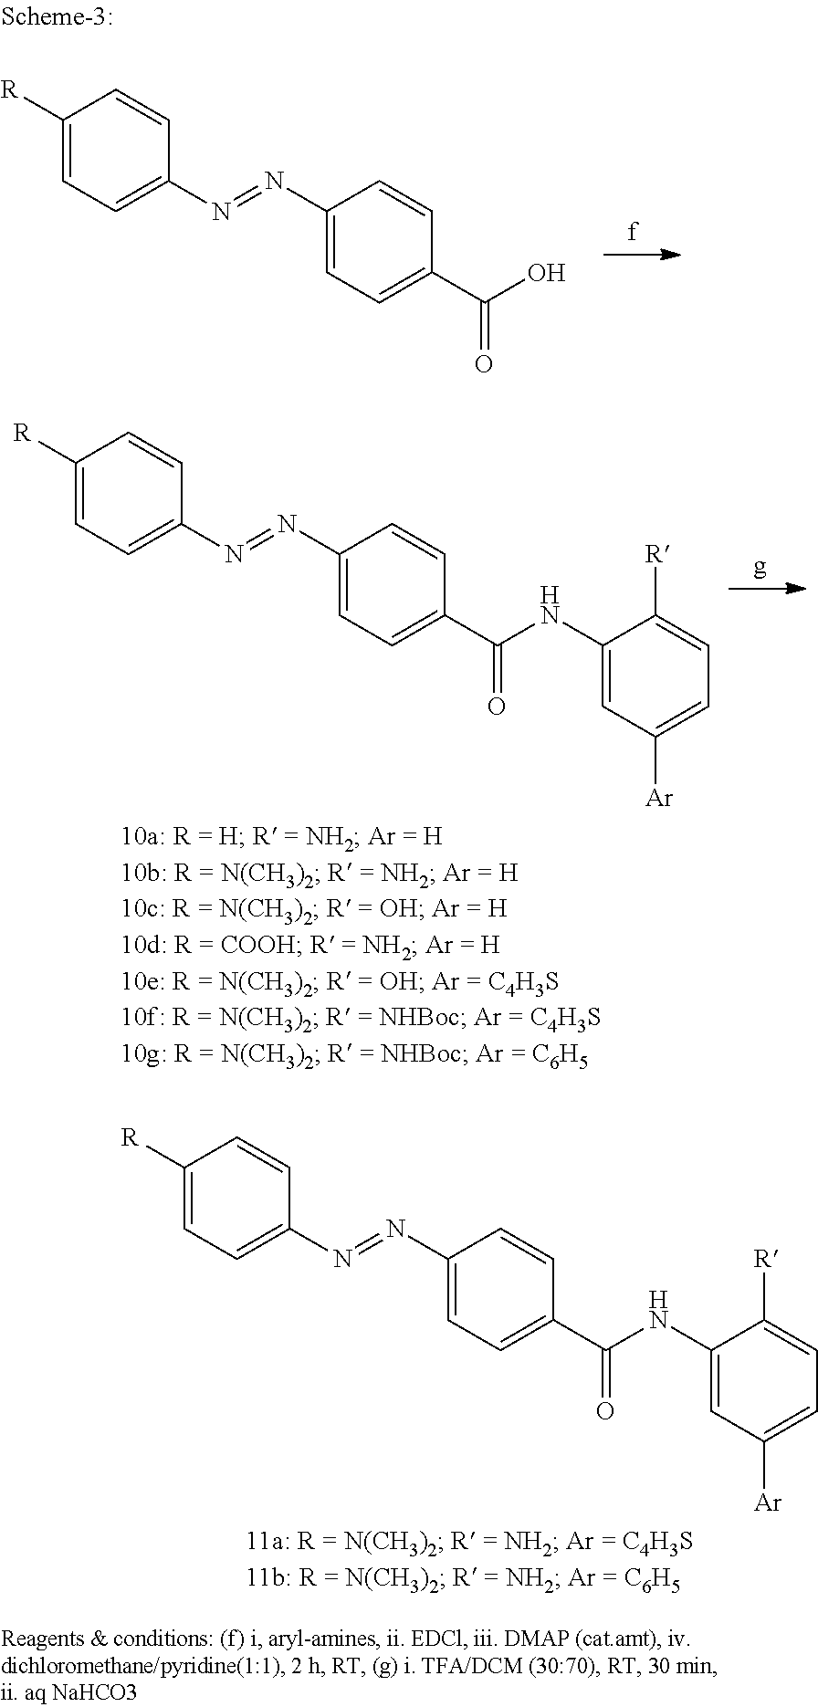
C1([R])=CC=C(N=NC2=CC=C(C(O)=O)C=C2)C=C1.C1([R])=CC=C(N=NC2=CC=C(C(NC3=CC([Ar])=CC=C3[R])=O)C=C2)C=C1.C1([R])=CC=C(N=NC2=CC=C(C(NC3=CC([Ar])=CC=C3[R])=O)C=C2)C=C1
